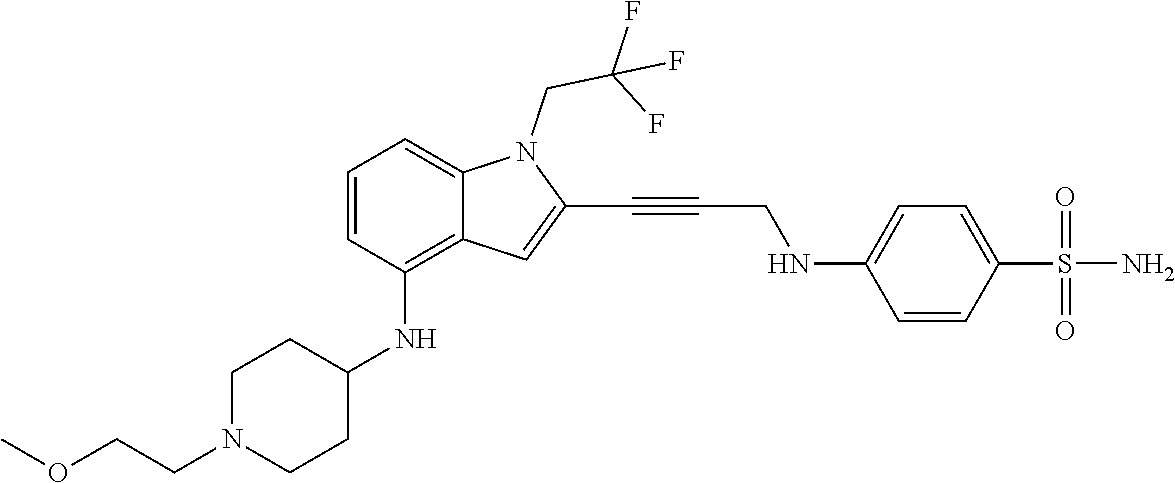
C1=CC(S(N)(=O)=O)=CC=C1NCC#CC1=CC2=C(NC3CCN(CCOC)CC3)C=CC=C2N1CC(F)(F)F
